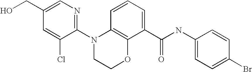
C1(N2CCOC3=C2C=CC=C3C(NC2=CC=C(Br)C=C2)=O)=NC=C(CO)C=C1Cl
